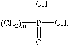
[(CH2)m]P([OH])(O)=O
